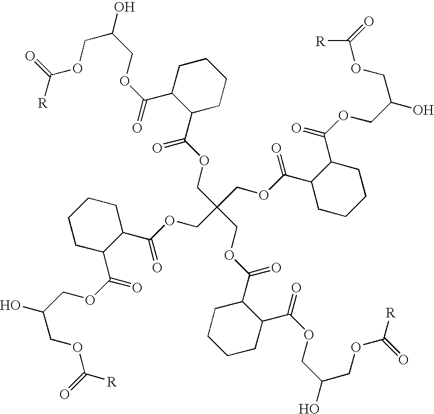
C(C(COC(=O)C1CCCCC1C(=O)OCC(COC(=O)[R])O)(COC(=O)C1CCCCC1C(=O)OCC(O)COC(=O)[R])COC(C1CCCCC1C(=O)OCC(COC(=O)[R])O)=O)OC(=O)C1CCCCC1C(=O)OCC(O)COC([R])=O
